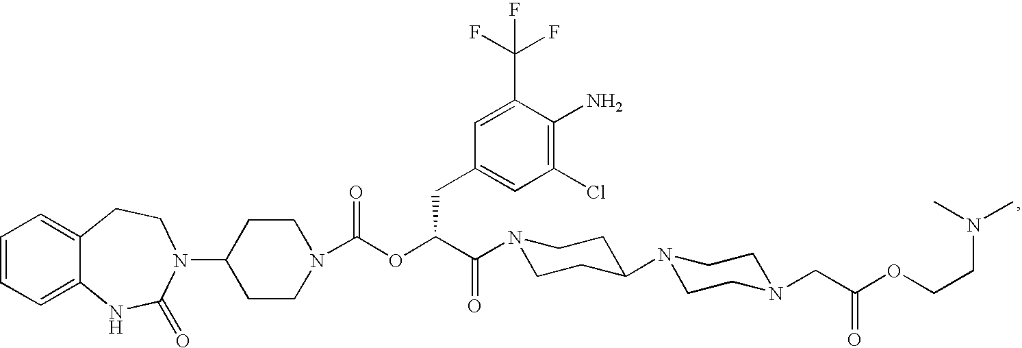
C1=CC=C2C(=C1)CCN(C1CCN(C(OC(C(=O)N3CCC(N4CCN(CC(OCCN(C)C)=O)CC4)CC3)CC3=CC(Cl)=C(N)C(C(F)(F)F)=C3)=O)CC1)C(=O)N2
